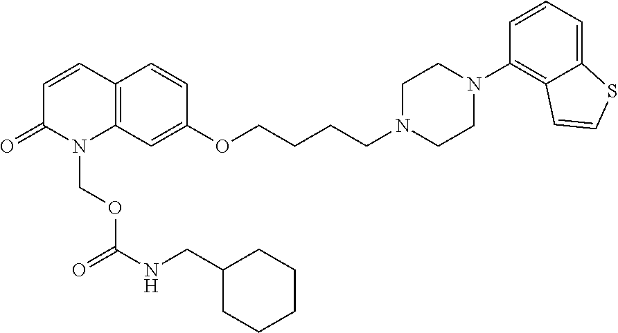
N1(CCCCOC2=CC3=C(C=C2)C=CC(=O)N3COC(=O)NCC2CCCCC2)CCN(C2=C3C(=CC=C2)SC=C3)CC1
